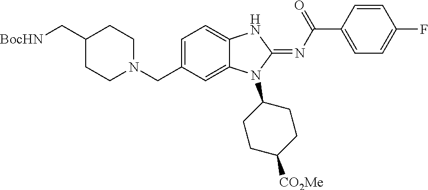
C1(C[BocHN])CCN(CC2=CC=C3C(=C2)N(C2CCC([CO2Me])CC2)C(=NC(C2=CC=C(F)C=C2)=O)N3)CC1
